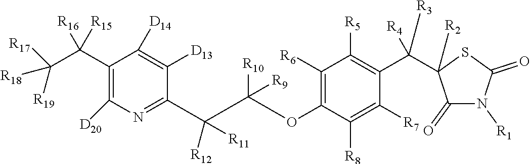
C1(C(C([R18])([R19])[R17])([R16])[R15])=C([D20])N=C(C([R12])([R11])C([R10])(OC2=C([R6])C([R5])=C(C([R3])([R4])C3([R2])C(=O)N([R1])C(=O)S3)C([R7])=C2[R8])[R9])C([D13])=C1[D14]
